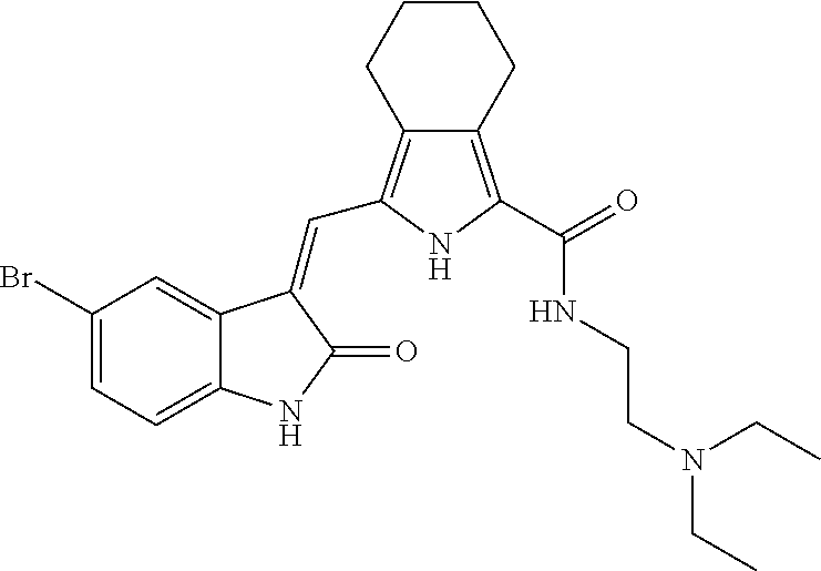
C1(Br)=CC=C2C(=C1)C(=CC1=C3C(=C(C(=O)NCCN(CC)CC)N1)CCCC3)C(=O)N2
